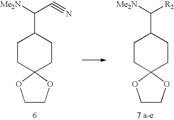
[Me2N]C(C#N)C1CCC2(CC1)OCCO2.[Me2N]C([R2])C1CCC2(CC1)OCCO2
